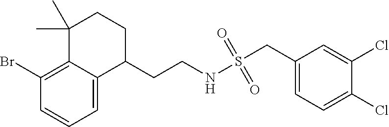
C1(Br)=C2C(=CC=C1)C(CCNS(CC1=CC=C(Cl)C(Cl)=C1)(=O)=O)CCC2(C)C
